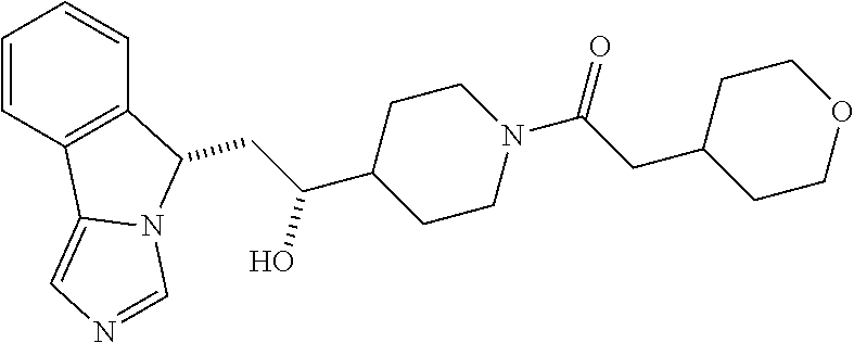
C1=CC2=C(C=C1)C(CC(C1CCN(C(CC3CCOCC3)=O)CC1)O)N1C2=CN=C1
